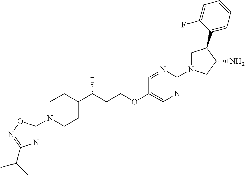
N1(C2=NC(C(C)C)=NO2)CCC(C(CCOC2=CN=C(N3CC(C4=CC=CC=C4F)C(N)C3)N=C2)C)CC1
